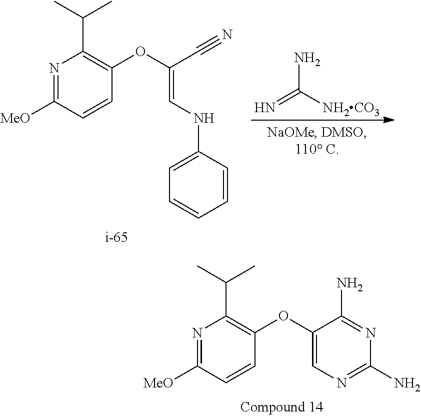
N1=C([MeO])C=CC(OC(C#N)=CNC2=CC=CC=C2)=C1C(C)C.NC(=N)[NH2CO3].N1=C([MeO])C=CC(OC2=CN=C(N)N=C2N)=C1C(C)C
